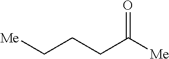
[Me]CCCC([Me])=O
